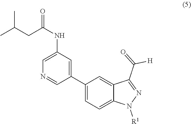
C1(C2=CC(NC(CC(C)C)=O)=CN=C2)=CC=C2C(=C1)C(C(=O)[H])=NN2[R1]
